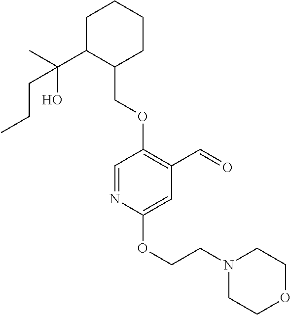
C1C(C(C)(O)CCC)C(COC2=C(C=O)C=C(OCCN3CCOCC3)N=C2)CCC1
